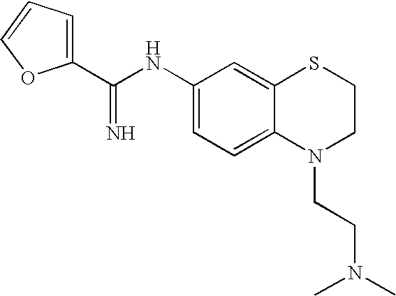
C(NC1=CC=C2C(=C1)SCCN2CCN(C)C)(=N)C1=CC=CO1
